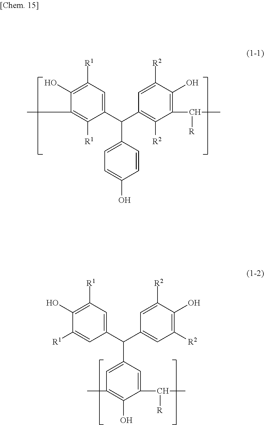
C1(C(C2=C([R2])C(C([R])C)=C(O)C([R2])=C2)C2=CC=C(O)C=C2)=CC([R1])=C(O)C(C)=C1[R1].C1(C(C2=CC([R2])=C(O)C([R2])=C2)C2=CC(C)=C(O)C(C(C)[R])=C2)=CC([R1])=C(O)C([R1])=C1
